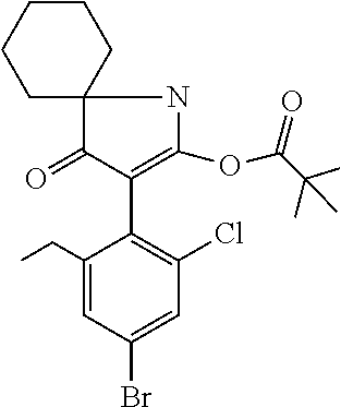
C1=C(CC)C(C2=C(OC(=O)C(C)(C)C)NC3(C2=O)CCCCC3)=C(Cl)C=C1Br
